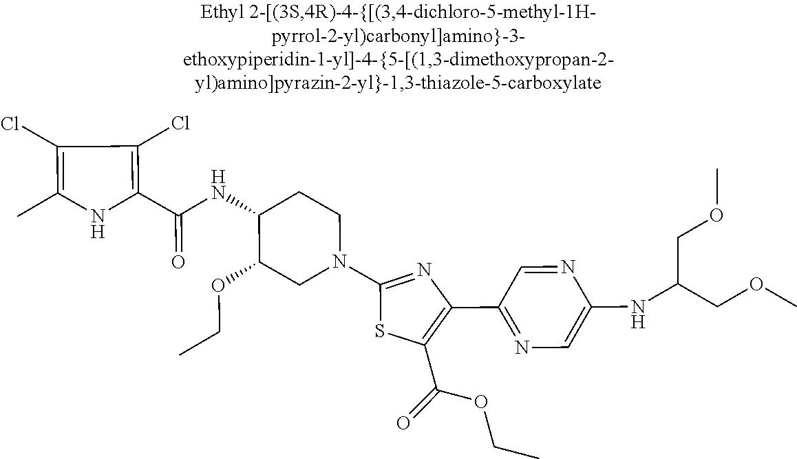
C1(Cl)=C(C)NC(C(=O)NC2C(OCC)CN(C3=NC(C4=NC=C(NC(COC)COC)N=C4)=C(C(=O)OCC)S3)CC2)=C1Cl
